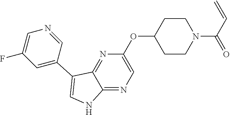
C1CN(C(C=C)=O)CCC1OC1=CN=C2C(=N1)C(C1=CC(F)=CN=C1)=CN2
